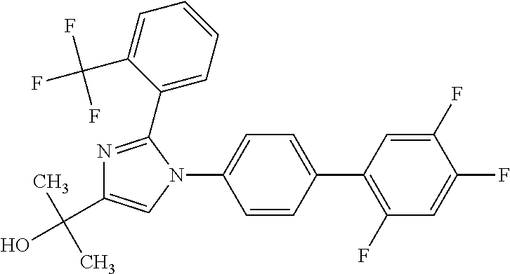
C1=C(F)C(F)=CC(F)=C1C1=CC=C(N2C(C3=CC=CC=C3C(F)(F)F)=NC(C(C)(C)O)=C2)C=C1
